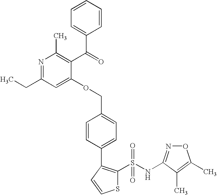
N1=C(NS(C2=C(C3=CC=C(COC4=CC(CC)=NC(C)=C4C(=O)C4=CC=CC=C4)C=C3)C=CS2)(=O)=O)C(C)=C(C)O1
